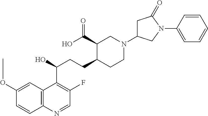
C1(OC)=CC2=C(C=C1)N=CC(F)=C2C(O)CCC1CCN(C2CC(=O)N(C3=CC=CC=C3)C2)CC1C(O)=O
